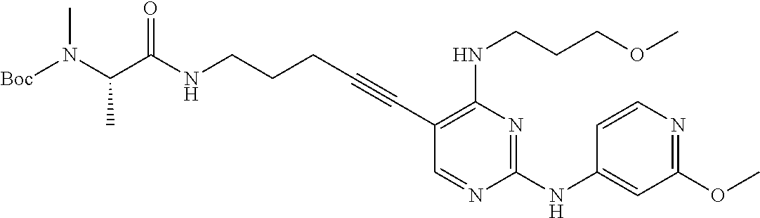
N(CCCC#CC1=C(NCCCOC)N=C(NC2=CC(OC)=NC=C2)N=C1)C(C(N([Boc])C)C)=O
